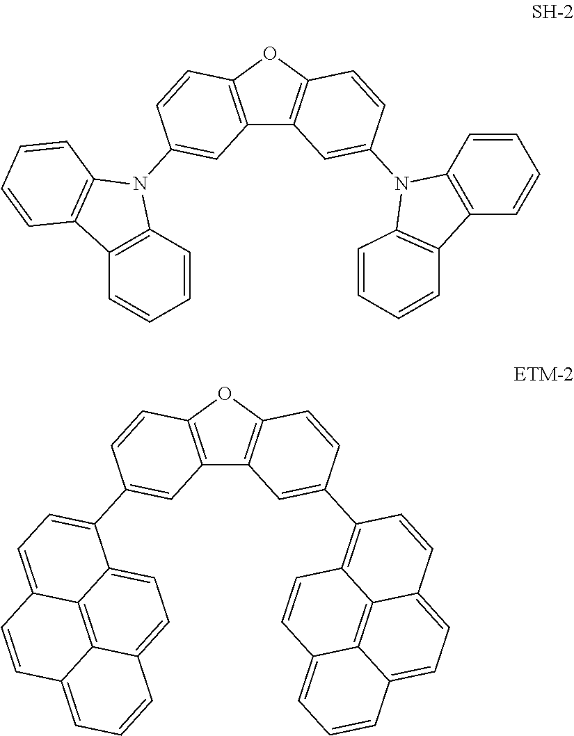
C12=C(OC3=C1C=C(N1C4=C(C=CC=C4)C4=C1C=CC=C4)C=C3)C=CC(N1C3=C(C=CC=C3)C3=C1C=CC=C3)=C2.C12=C(OC3=C1C=C(C1=C4C5=C6C(=CC=CC6=CC=C5C=C1)C=C4)C=C3)C=CC(C1=CC=C3C4=C5C(=CC=C14)C=CC=C5C=C3)=C2
